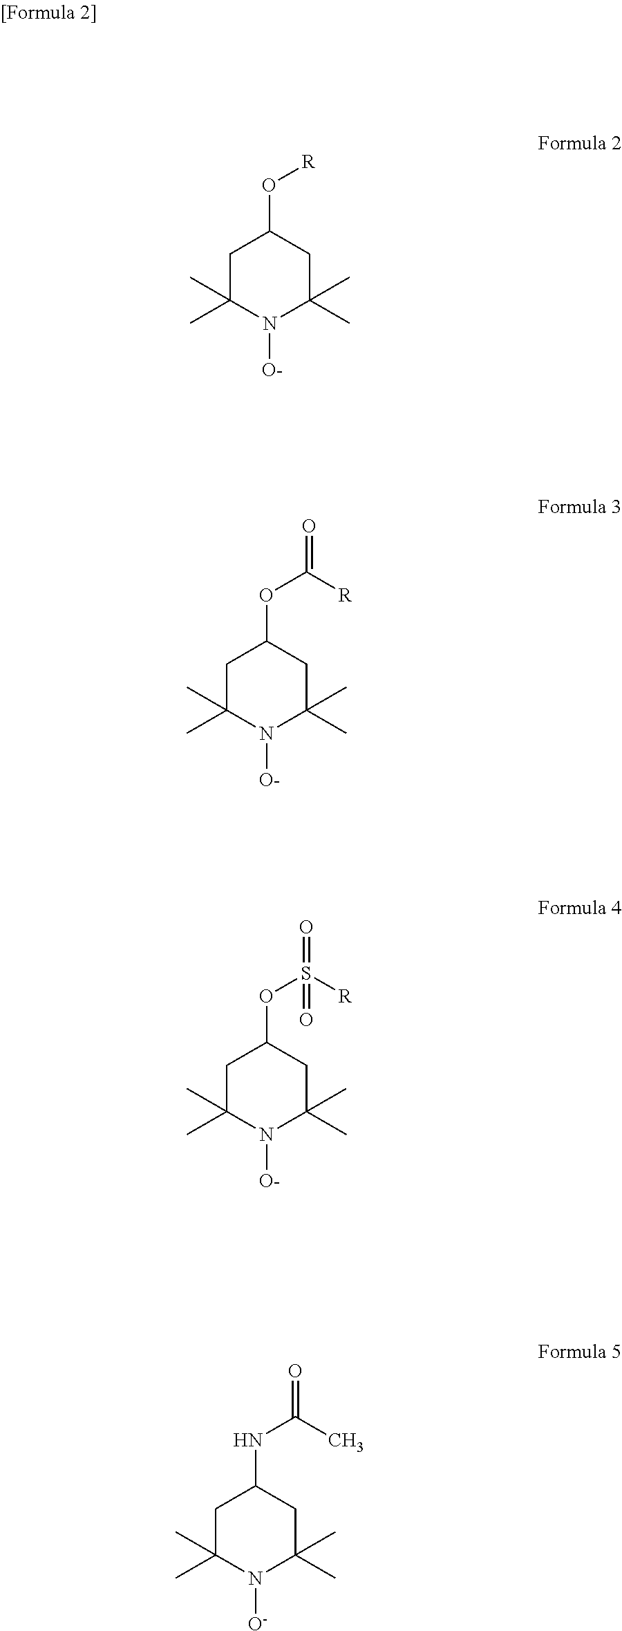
C1C(C)(C)N([O-])C(C)(C)CC1O[R].C1C(C)(C)N([O-])C(C)(C)CC1OC(=O)[R].C1C(C)(C)N([O-])C(C)(C)CC1OS(=O)([R])=O.C1C(C)(C)N([O-])C(C)(C)CC1NC(=O)C
